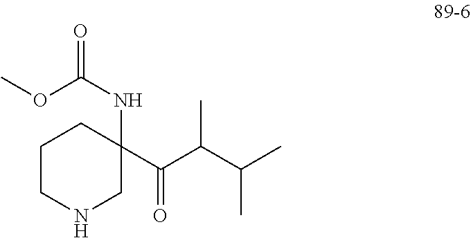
C1CNCC(NC(=O)OC)(C(C(C(C)C)C)=O)C1
